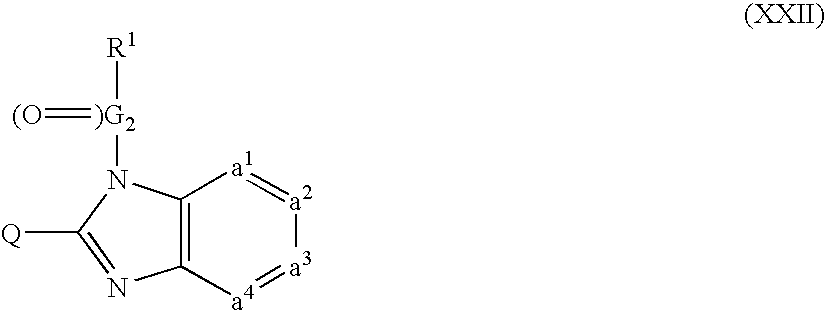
C12=C([a4]=[a3][a2]=[a1]1)N=C([Q])N2[)G2]([R1])=[(O]
